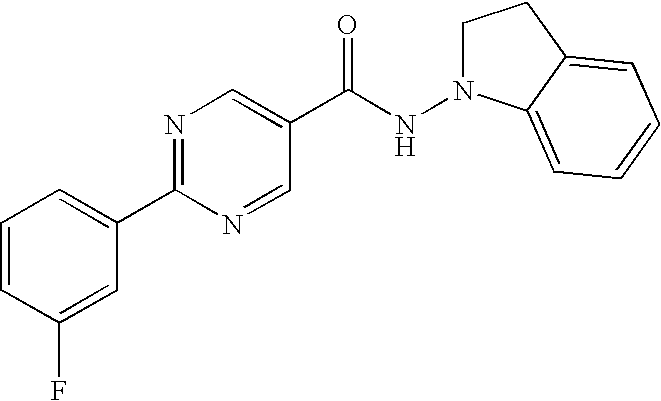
N1=C(C2=CC=CC(F)=C2)N=CC(C(NN2CCC3=CC=CC=C23)=O)=C1
